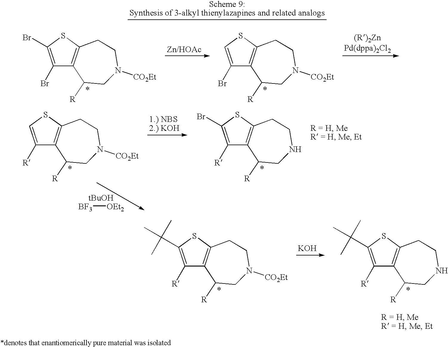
C1([R])=CSC2=C1C([R])CN([CO2Et])CC2.C1([R])=C(Br)SC2=C1C([R])CNCC2.[BF3][OEt2].C1([R])=C(C(C)(C)C)SC2=C1C([R])CN([CO2Et])CC2.C1([R])=C(C(C)(C)C)SC2=C1C([R])CNCC2.[KOH].C1(Br)=C(Br)SC2=C1C([R])CN([CO2Et])CC2.C1(Br)=CSC2=C1C([R])CN([CO2Et])CC2
